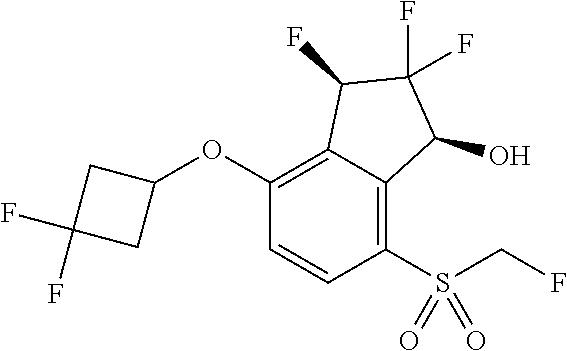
O(C1=C2C(=C(S(=O)(=O)CF)C=C1)C(O)C(F)(F)C2F)C1CC(F)(F)C1
